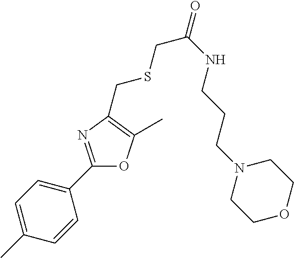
C1=C(C)C=CC(C2=NC(CSCC(=O)NCCCN3CCOCC3)=C(C)O2)=C1
